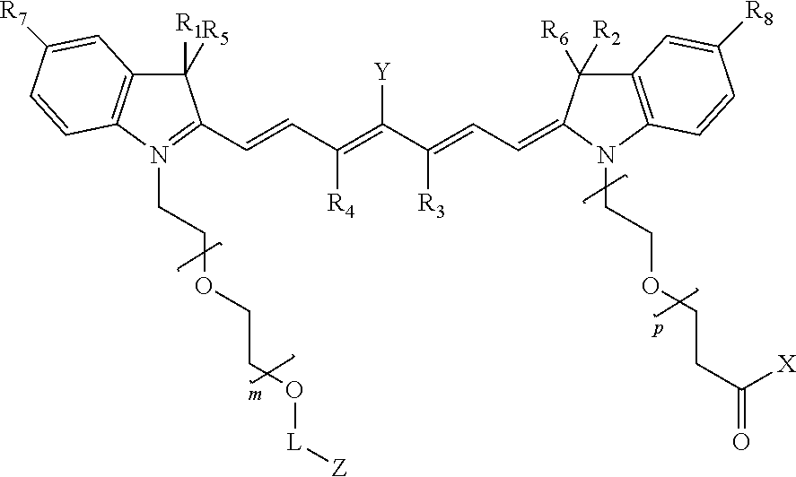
C1([R5])([R1])C2=C(N(CCOCCO[L][Z])=C1C=CC(=C(C(=CC=C1N(CCOCCC(=O)[X])C3=C(C=C([R8])C=C3)C1([R6])[R2])[R3])[Y])[R4])C=CC([R7])=C2
